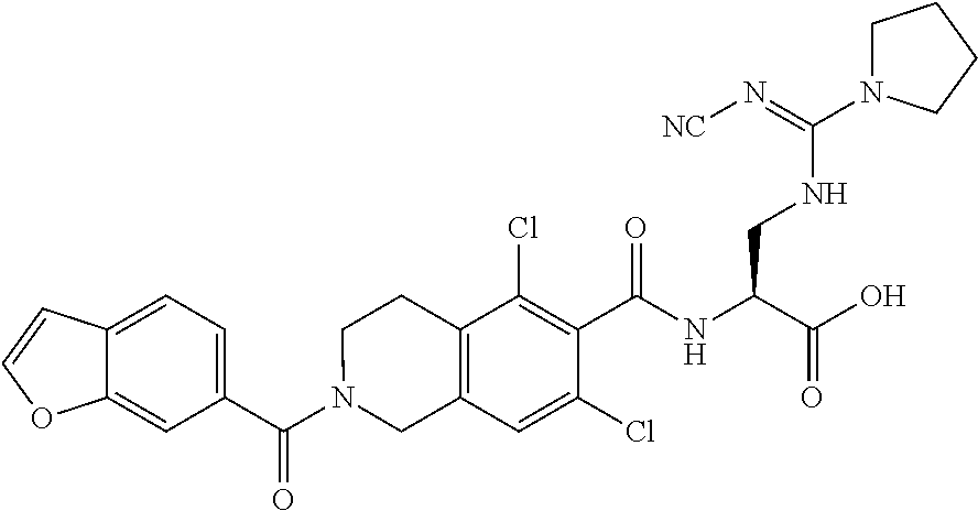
C1(C(N2CC3=C(CC2)C(Cl)=C(C(NC(C(O)=O)CNC(=N[NC])N2CCCC2)=O)C(Cl)=C3)=O)=CC=C2C(=C1)OC=C2
